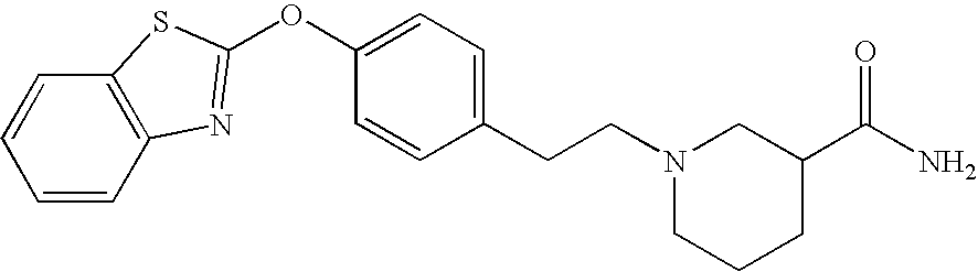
C12=C(C=CC=C1)N=C(OC1=CC=C(CCN3CC(C(=O)N)CCC3)C=C1)S2
